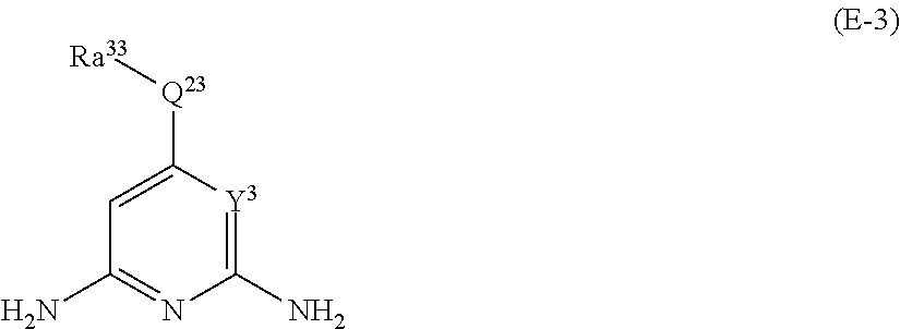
C1(N)=[Y3]C([Q23][Ra33])=CC(N)=N1
